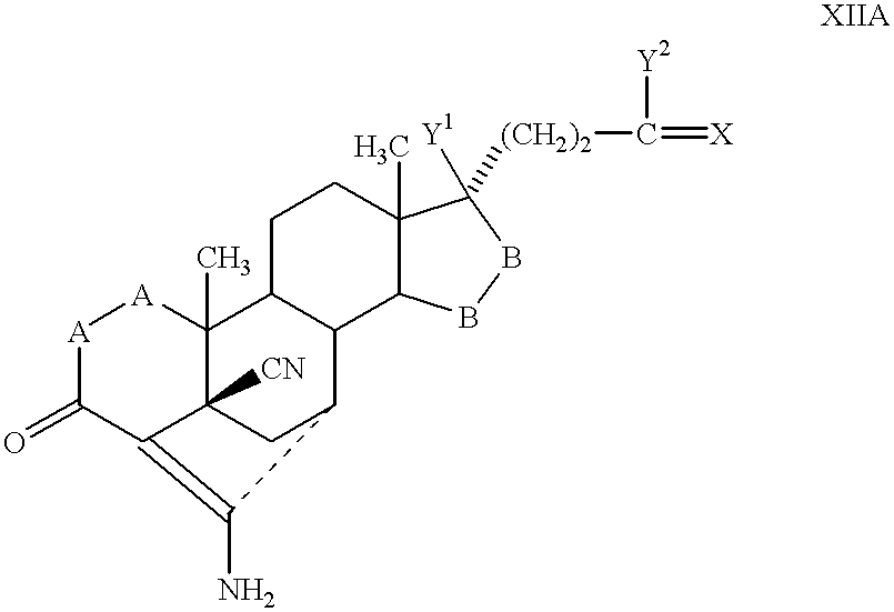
[A]1C(=O)C2=C(N)C3CC2([CN])C(C)([A]1)C1C3C2C(C)(CC1)C([Y1])([(CH2)2]C([Y2])=[X])BB2
